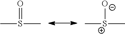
CS(=O)C.C[S+]([O-])C
